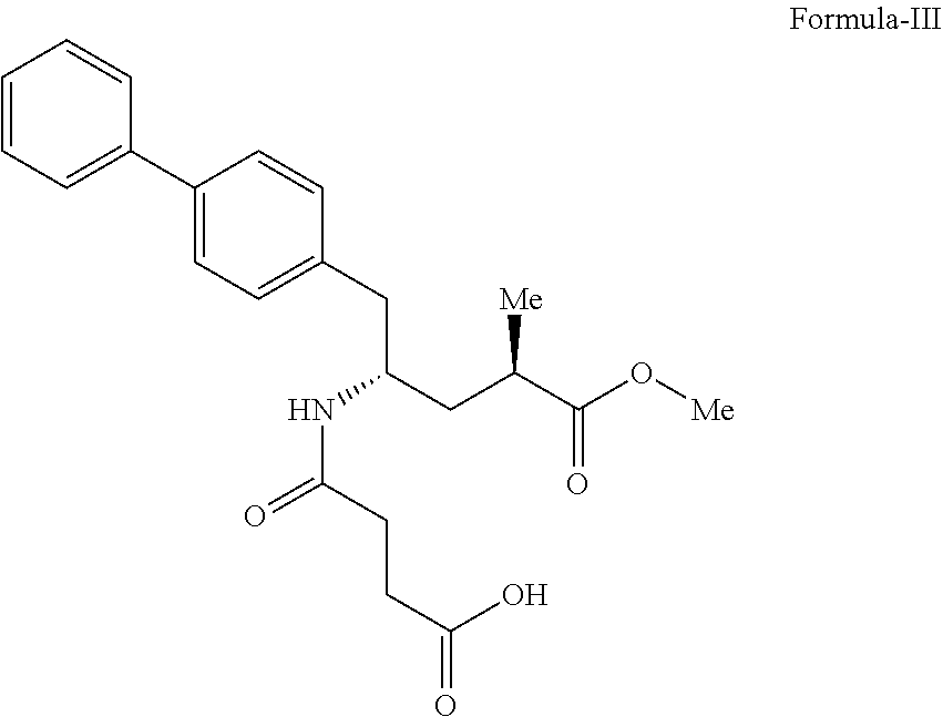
C1=CC=C(C2=CC=C(CC(CC(C(O[Me])=O)[Me])NC(=O)CCC(=O)O)C=C2)C=C1
